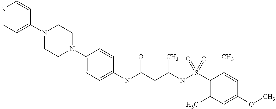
N1=CC=C(N2CCN(C3=CC=C(NC(CC(NS(C4=C(C)C=C(OC)C=C4C)(=O)=O)C)=O)C=C3)CC2)C=C1
